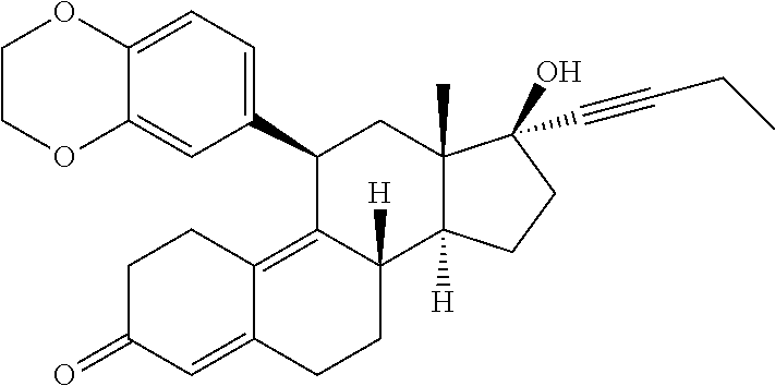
O1C2=CC=C(C3C4=C5C(=CC(=O)CC5)CCC4([H])C4([H])C(C)(C3)C(O)(C#CCC)CC4)C=C2OCC1
